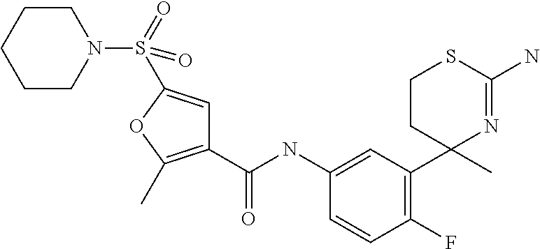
C1(C(NC2=CC(C3(C)N=C(N)SCC3)=C(F)C=C2)=O)=C(C)OC(S(=O)(=O)N2CCCCC2)=C1
